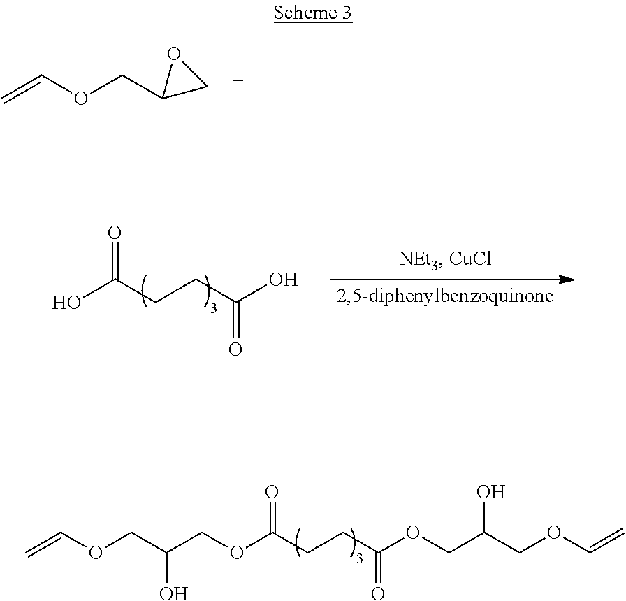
OC(CCC(O)=O)=O.C=COCC1CO1.C(OC(CCC(OCC(COC=C)O)=O)=O)C(COC=C)O
